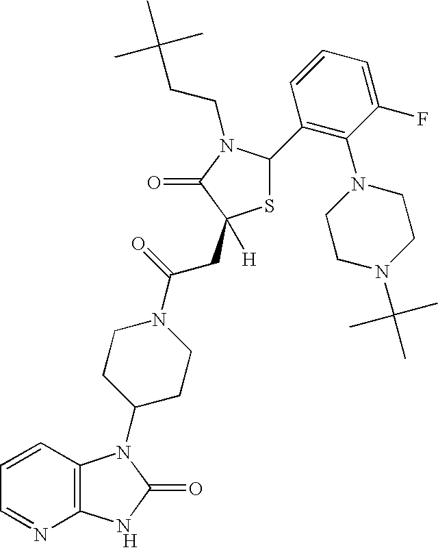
[H].C12=C(C=CC=N1)N(C1CCN(C(=O)CC3([H])SC(C4=C(N5CCN(C(C)(C)C)CC5)C(F)=CC=C4)N(CCC(C)(C)C)C3=O)CC1)C(=O)N2
